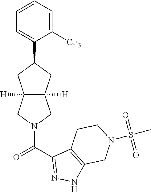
C1=CC=C([CF3])C(C2CC3([H])C([H])(C2)CN(C(=O)C2=NNC4=C2CCN(S(C)(=O)=O)C4)C3)=C1
